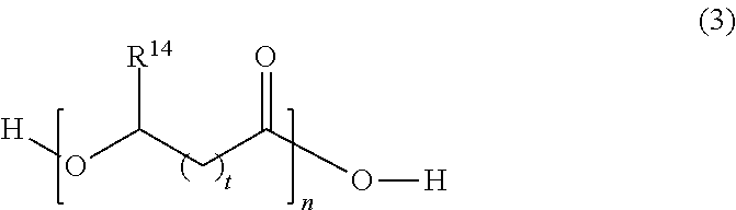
[H]OC(CC(O[H])=O)[R14]
